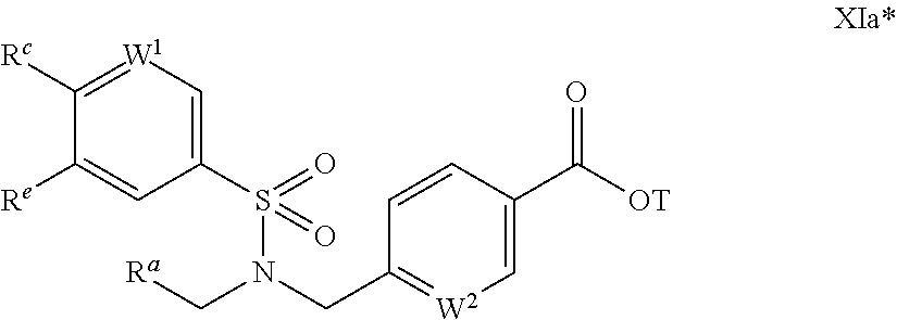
C1([Re])=CC(S(N(C[Ra])CC2=[W2]C=C(C([OT])=O)C=C2)(=O)=O)=C[W1]=C1[Rc]
